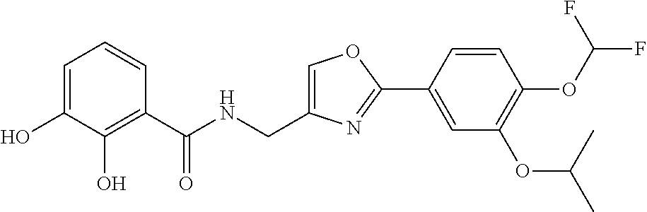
C1=C(O)C(O)=C(C(NCC2=COC(C3=CC(OC(C)C)=C(OC(F)F)C=C3)=N2)=O)C=C1
